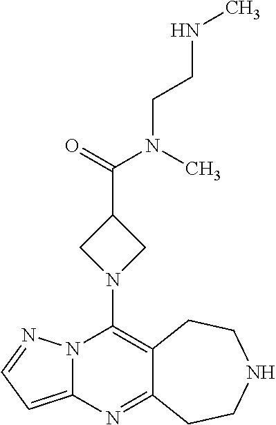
C12=C(N3CC(C(=O)N(CCNC)C)C3)N3C(=CC=N3)N=C1CCNCC2
